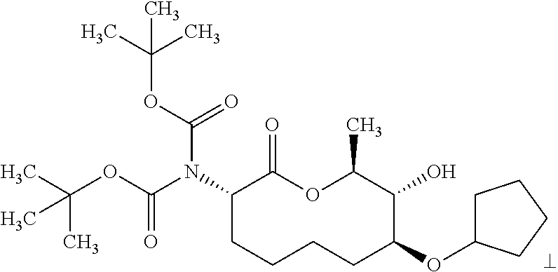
C1(N(C(OC(C)(C)C)=O)C(OC(C)(C)C)=O)CCCCC(OC2CCCC2)C(O)C(C)OC1=O
